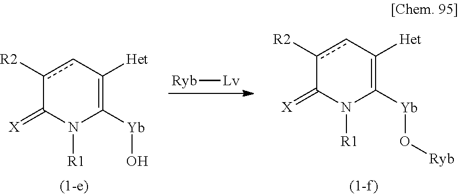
c1([R2])cC([Het])=C([Yb]O)N([R1])C1=[X].[Ryb][Lv].c1([R2])cC([Het])=C([Yb]O[Ryb])N([R1])C1=[X]
